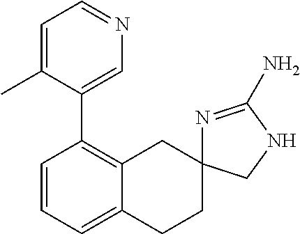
C1=CC=C2C(=C1C1=CN=CC=C1C)CC1(CC2)N=C(N)NC1
